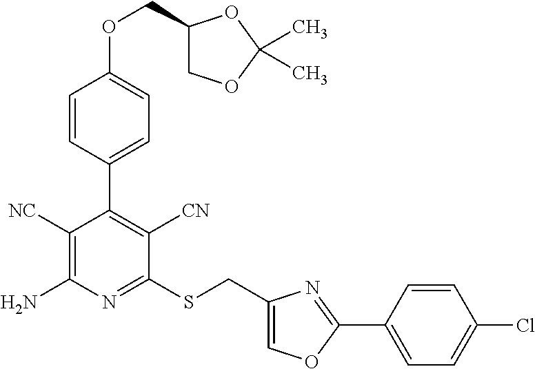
C1=CC(C2=C([CN])C(SCC3=COC(C4=CC=C(Cl)C=C4)=N3)=NC(N)=C2[NC])=CC=C1OCC1COC(C)(C)O1
